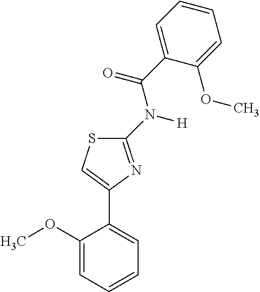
C1(OC)=CC=CC=C1C1=CSC(N([H])C(C2=CC=CC=C2OC)=O)=N1
